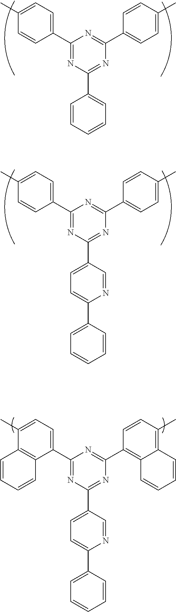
C1=CC=CC=C1C1=NC(C2=CC=C(C)C=C2)=NC(C2=CC=C(C)C=C2)=N1.C1=C(C2=NC(C3=CC=C(C)C=C3)=NC(C3=CC=C(C)C=C3)=N2)C=NC(C2=CC=CC=C2)=C1.C1=C(C2=NC(C3=C4C(=C(C)C=C3)C=CC=C4)=NC(C3=CC=C(C)C4=C3C=CC=C4)=N2)C=NC(C2=CC=CC=C2)=C1
